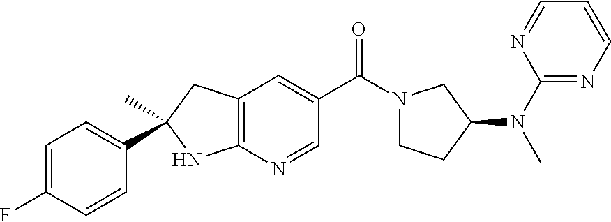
C1=C(F)C=CC(C2(C)CC3=C(N2)N=CC(C(=O)N2CCC(N(C)C4=NC=CC=N4)C2)=C3)=C1
